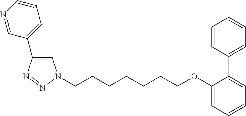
C1(C2=CC=CC=C2)=CC=CC=C1OCCCCCCCN1C=C(C2=CC=CN=C2)N=N1
